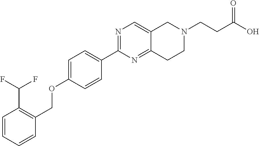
C1=CC=CC(COC2=CC=C(C3=NC=C4C(=N3)CCN(CCC(=O)O)C4)C=C2)=C1C(F)F
